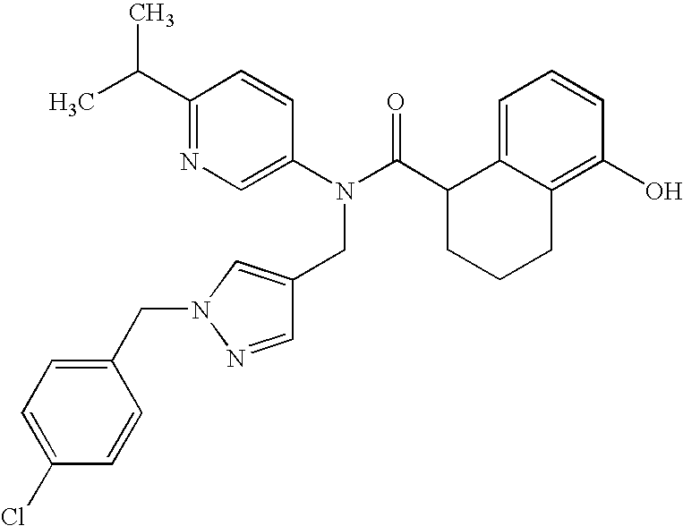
C1(C(C)C)=NC=C(N(C(C2CCCC3=C(O)C=CC=C23)=O)CC2=CN(CC3=CC=C(Cl)C=C3)N=C2)C=C1
